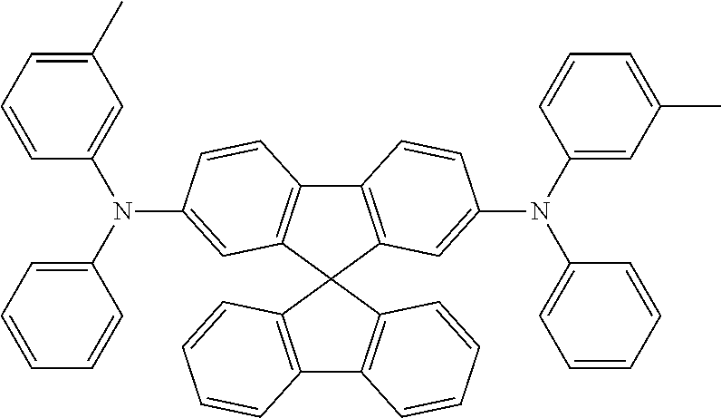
C1(C)=CC=CC(N(C2=CC=CC=C2)C2=CC3=C(C4=C(C=C(N(C5=CC=CC=C5)C5=CC(C)=CC=C5)C=C4)C34C3=C(C5=C4C=CC=C5)C=CC=C3)C=C2)=C1
